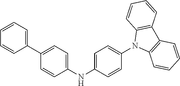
C1=C(NC2=CC=C(C3=CC=CC=C3)C=C2)C=CC(N2C3=C(C4=C2C=CC=C4)C=CC=C3)=C1
